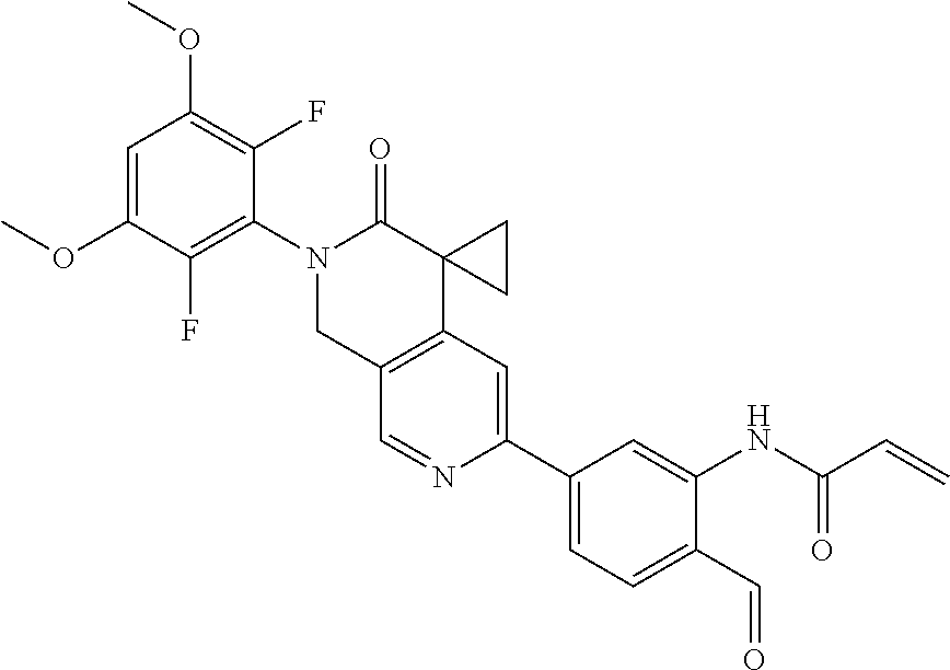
C1=C(OC)C(F)=C(N2CC3=C(C4(C2=O)CC4)C=C(C2=CC=C(C=O)C(NC(C=C)=O)=C2)N=C3)C(F)=C1OC
